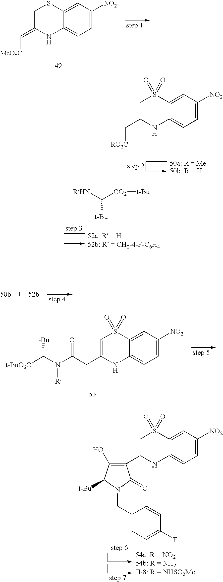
C1=C([NO2])C=C2C(=C1)NC(=C[MeO2C])CS2.C1=C([NO2])C=C2C(=C1)NC(C[RO2C])=CS2(=O)=O.[t-Bu]C([RHN])[CO2][t-Bu].C1=C([NO2])C=C2C(=C1)NC(CC(N([R])C([t-BuO2C])[t-Bu])=O)=CS2(=O)=O.C1=C([NO2])C=C2C(=C1)NC(C1=C(O)C([t-Bu])N(CC3=CC=C(F)C=C3)C1=O)=CS2(=O)=O
